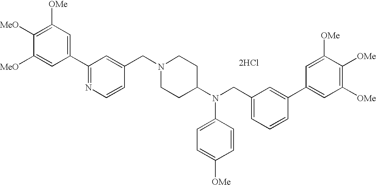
C1([OMe])=C([MeO])C([MeO])=CC(C2=NC=CC(CN3CCC(N(CC4=CC=CC(C5=CC([OMe])=C([OMe])C([OMe])=C5)=C4)C4=CC=C([OMe])C=C4)CC3)=C2)=C1.[2HCl]
